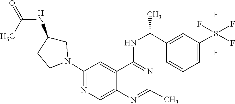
N1=C(NC(C2=CC(S(F)(F)(F)(F)F)=CC=C2)C)C2=CC(N3CC(NC(=O)C)CC3)=NC=C2N=C1C
